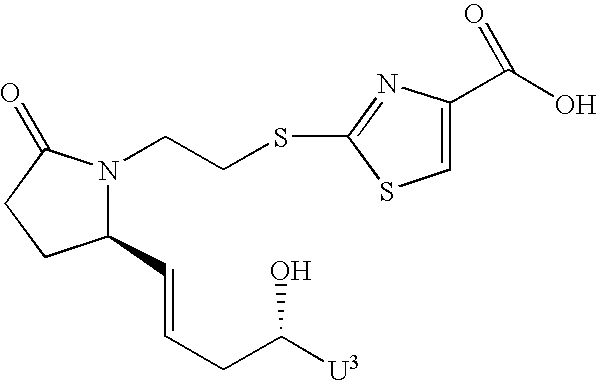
C1(C=CCC([U3])O)N(CCSC2=NC(C(O)=O)=CS2)C(=O)CC1
